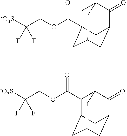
C1C2(C(OCC([-O3S])(F)F)=O)CC3CC(C(=O)C1C3)C2.C12CC3CC(C(=O)C(C3)C1C(OCC([-O3S])(F)F)=O)C2
